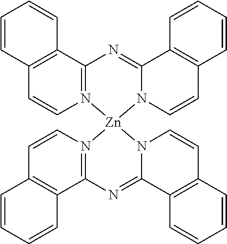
C12=N([Zn]3(N4C(=N1)C1=C(C=C4)C=CC=C1)N1=C(N=C4N3C=CC3=C4C=CC=C3)C3=C(C=C1)C=CC=C3)C=CC1=C2C=CC=C1
